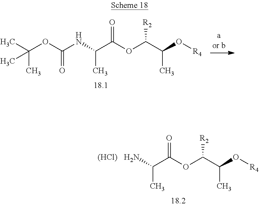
N(C(C(OC(C(O[R4])C)[R2])=O)C)C(=O)OC(C)(C)C.NC(C(OC(C(O[R4])C)[R2])=O)C.[(HCl)]
